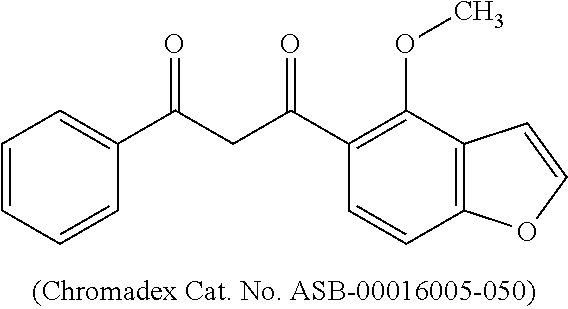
C1=CC=CC(C(CC(C2=C(OC)C3=C(C=C2)OC=C3)=O)=O)=C1
